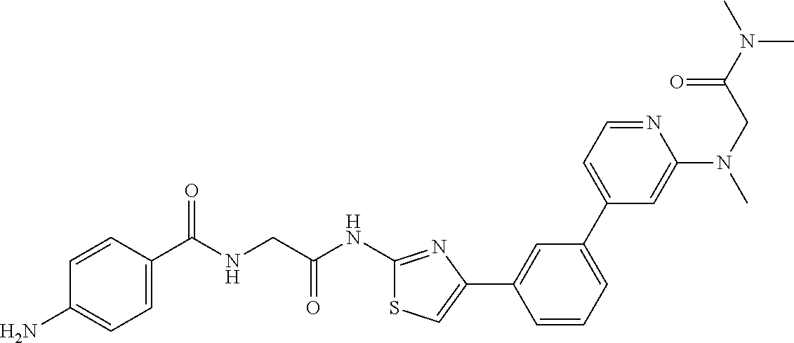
C1=CC(C(NCC(NC2=NC(C3=CC(C4=CC=NC(N(C)CC(=O)N(C)C)=C4)=CC=C3)=CS2)=O)=O)=CC=C1N
